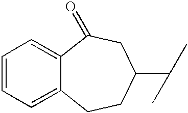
C1=CC=C2C(=C1)C(=O)CC(C(C)C)CC2
